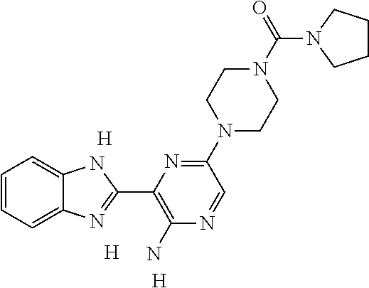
[H].[H].[H].C1=CC=C2C(=C1)NC(C1=C(N)N=CC(N3CCN(C(=O)N4CCCC4)CC3)=N1)=N2
